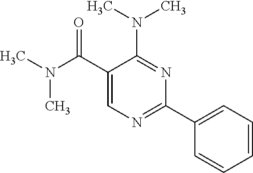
CN(C(C1=CN=C(C2=CC=CC=C2)N=C1N(C)C)=O)C
